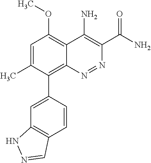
C1=C(C)C(C2=CC3=C(C=C2)C=NN3)=C2C(=C1OC)C(N)=C(C(N)=O)N=N2
